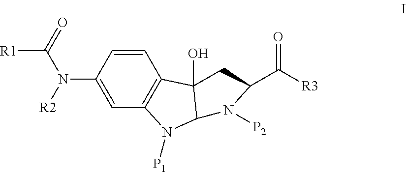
C1(N([R2])C(=O)[R1])=CC2=C(C=C1)C1(O)C(N2[P1])N([P2])C(C([R3])=O)C1
